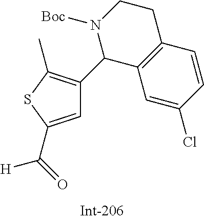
C1=C(C(=O)[H])SC(C)=C1C1C2=C(CCN1[Boc])C=CC(Cl)=C2
